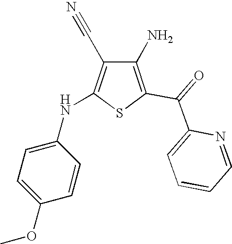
C1(N)=C(C(=O)C2=CC=CC=N2)SC(NC2=CC=C(OC)C=C2)=C1C#N
